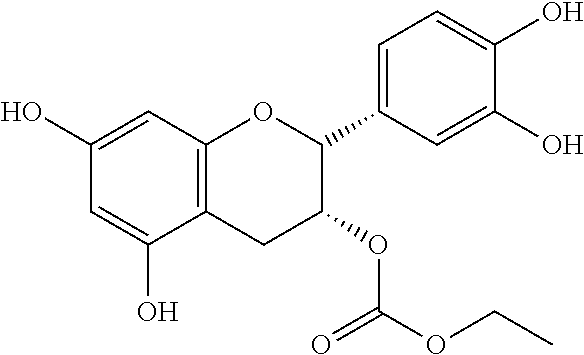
C1=C(O)C2=C(C=C1O)OC(C1=CC=C(O)C(O)=C1)C(OC(=O)OCC)C2
